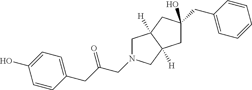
C1N(CC(CC2=CC=C(O)C=C2)=O)CC2([H])C1([H])CC(CC1=CC=CC=C1)(O)C2
